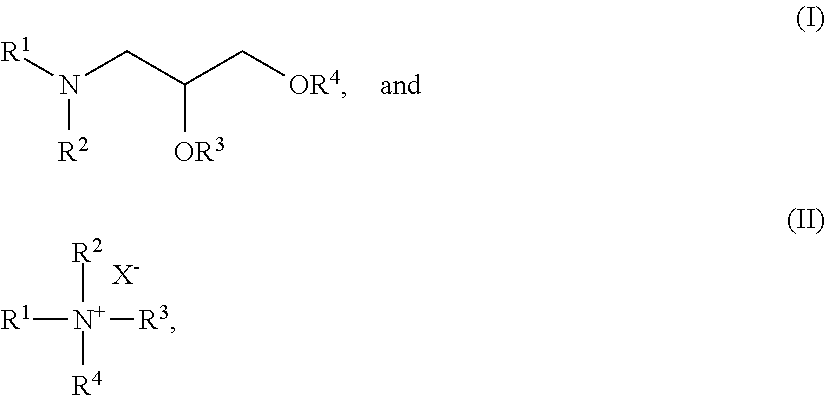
[R2][N+]([R4])([R1])[R3].[X-].[R1]N(CC(C[OR4])[OR3])[R2]
